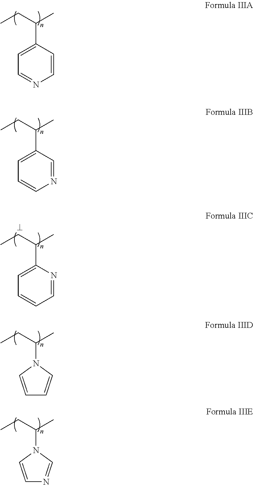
C1=CC(C(CC)C)=CC=N1.N1=CC(C(CC)C)=CC=C1.N1(C(CC)C)C=CC=C1.N1(C(CC)C)C=CN=C1.C1=NC(C(CC)C)=CC=C1
